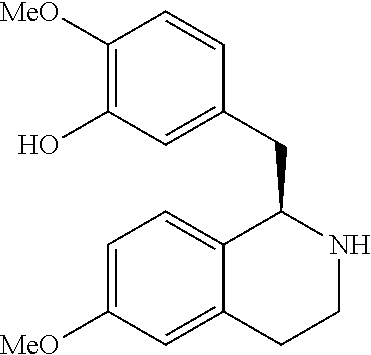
C1([MeO])=C(O)C=C(CC2C3=CC=C([MeO])C=C3CCN2)C=C1
